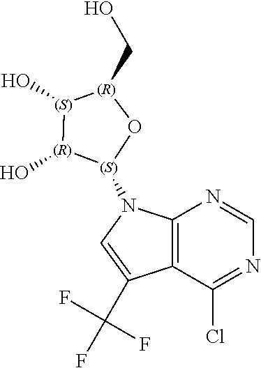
N1=C(Cl)C2=C(N=C1)N([(S)]1[(R)](O)[(S)](O)[(R)](CO)O1)C=C2C(F)(F)F
